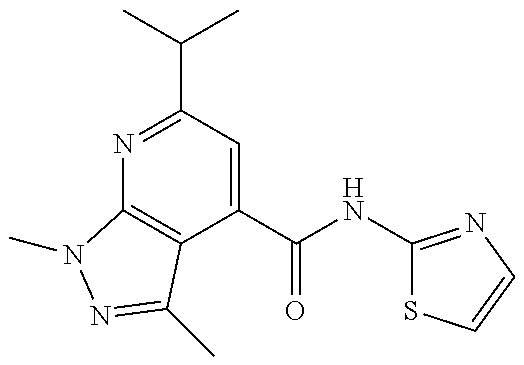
N1=C(C(C)C)C=C(C(=O)NC2=NC=CS2)C2=C1N(C)N=C2C
